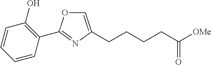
C1=C(CCCCC([OMe])=O)N=C(C2=C(O)C=CC=C2)O1
